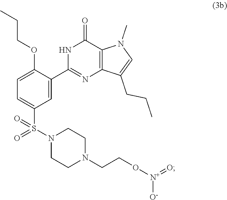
N1C(C2=CC(S(N3CCN(CCO[N+](=O)[O-])CC3)(=O)=O)=CC=C2OCCC)=NC2=C(C1=O)N(C)C=C2CCC
